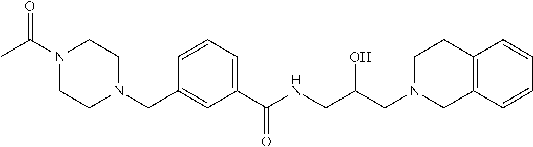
C1(CN2CCN(C(C)=O)CC2)=CC(C(NCC(CN2CCC3=C(C2)C=CC=C3)O)=O)=CC=C1
